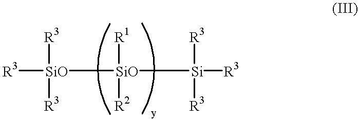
[R3][SiO]([R3])([R3])[SiO]([R1])([R2])[Si]([R3])([R3])[R3]
